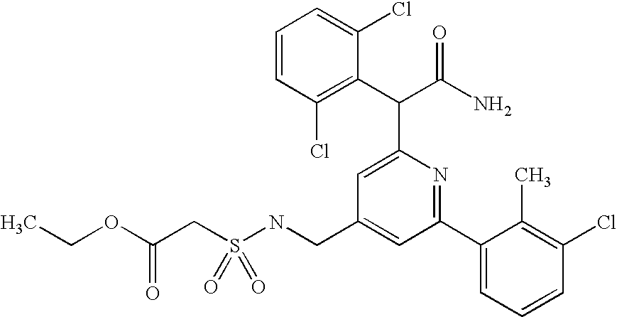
C(S(NCC1=CC(C2=CC=CC(Cl)=C2C)=NC(C(C(N)=O)C2=C(Cl)C=CC=C2Cl)=C1)(=O)=O)C(OCC)=O
